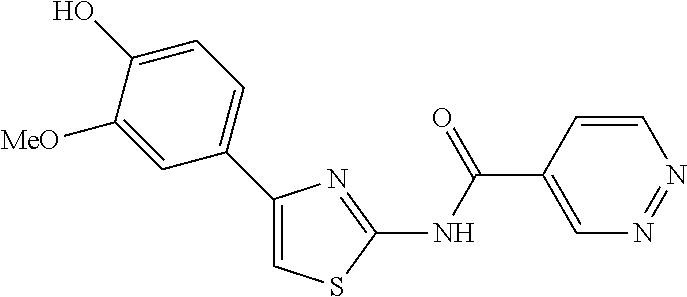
C1=CC(C(NC2=NC(C3=CC=C(O)C([MeO])=C3)=CS2)=O)=CN=N1
